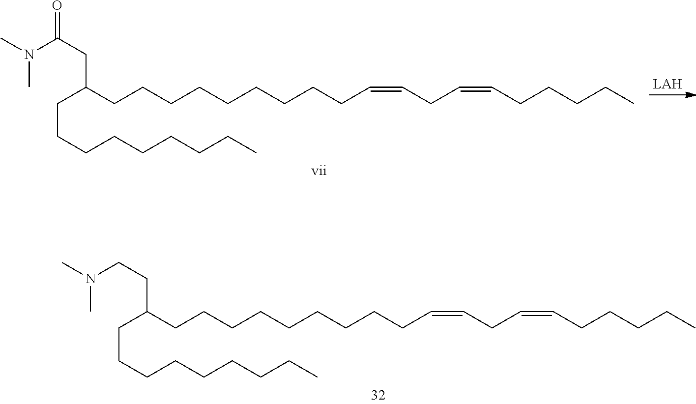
C(C(CCCCCCCCCC=CCC=CCCCCC)CC(N(C)C)=O)CCCCCCCC.C(C(CCCCCCCCCC=CCC=CCCCCC)CCN(C)C)CCCCCCCC
